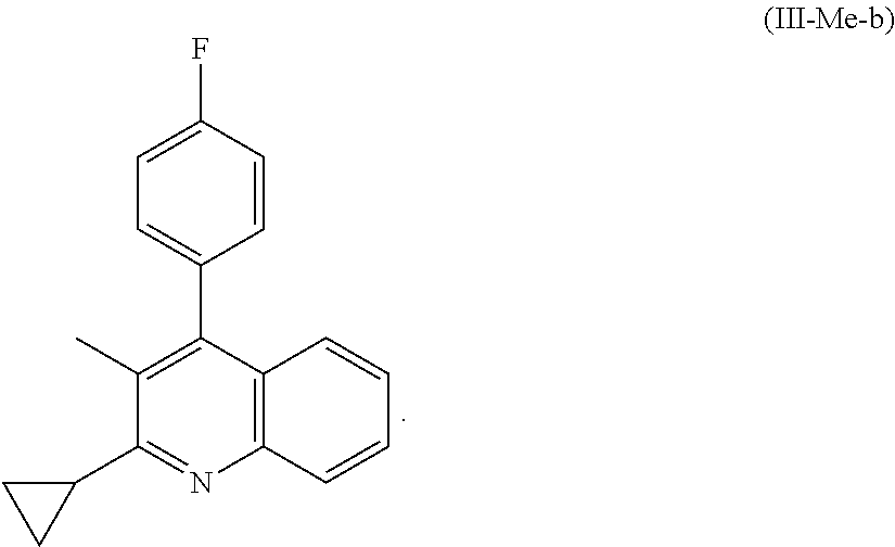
C12=C(C(C3=CC=C(F)C=C3)=C(C)C(C3CC3)=N1)C=CC=C2
